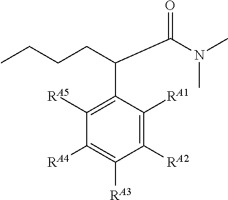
C1([RA5])=C(C(CCCC)C(N(C)C)=O)C([RA1])=C([RA2])C([RA3])=C1[RA4]
